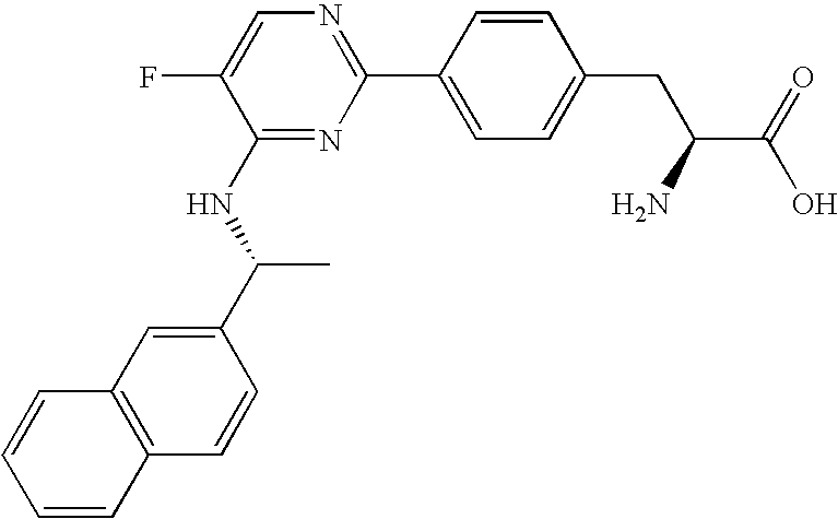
C1(C2=CC=C(CC(C(=O)O)N)C=C2)=NC=C(F)C(NC(C2=CC3=C(C=C2)C=CC=C3)C)=N1
